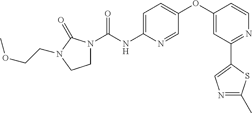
N1(C(NC2=CC=C(OC3=CC(C4=CN=C(C)S4)=NC=C3)C=N2)=O)CCN(CCOC)C1=O
